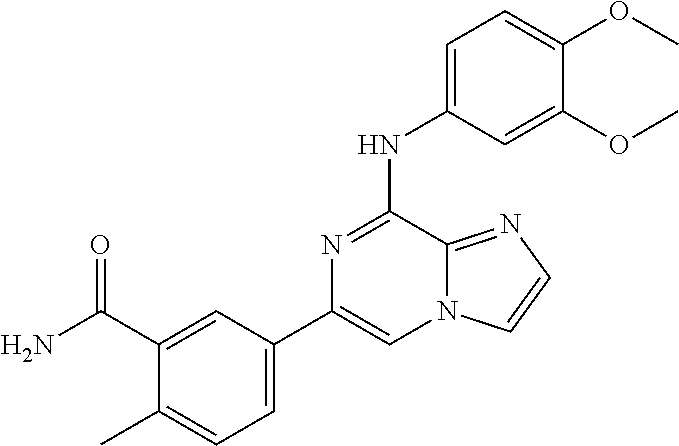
C1=C(NC2=NC(C3=CC=C(C)C(C(=O)N)=C3)=CN3C2=NC=C3)C=C(OC)C(OC)=C1
